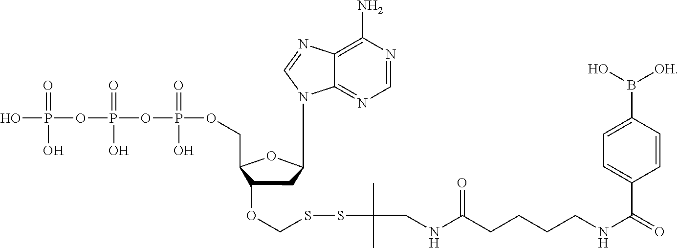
C1C(OCSSC(C)(C)CNC(CCCCNC(C2=CC=C(B([OH])O)C=C2)=O)=O)C(COP(OP(=O)(O)OP(O)(=O)O)(O)=O)OC1N1C2=NC=NC(N)=C2N=C1
